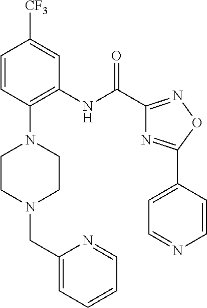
C1=CC(N2CCN(CC3=CC=CC=N3)CC2)=C(NC(C2=NOC(C3=CC=NC=C3)=N2)=O)C=C1[CF3]
